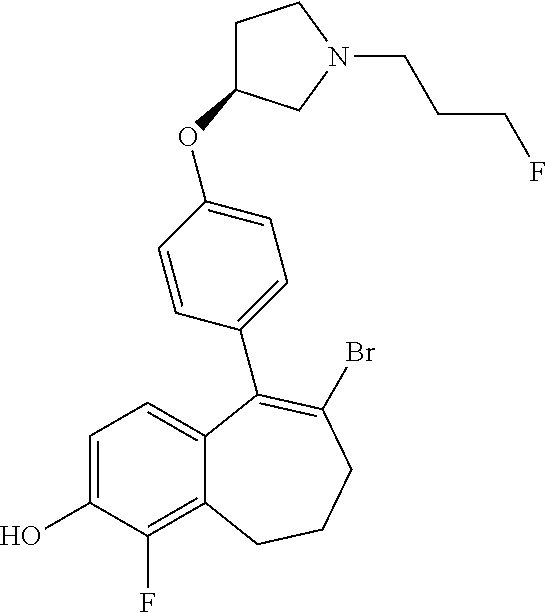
C1=C(O)C(F)=C2C(=C1)C(C1=CC=C(OC3CCN(CCCF)C3)C=C1)=C(Br)CCC2
